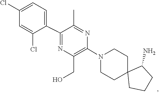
C1C2(CCCC2N)CCN(C2=C(CO)N=C(C3=CC=C(Cl)C=C3Cl)C(C)=N2)C1
